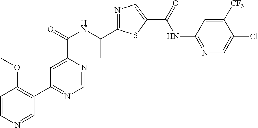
N1=C(C(NC(C2=CC(C3=C(OC)C=CN=C3)=NC=N2)=O)C)SC(C(=O)NC2=NC=C(Cl)C([CF3])=C2)=C1
